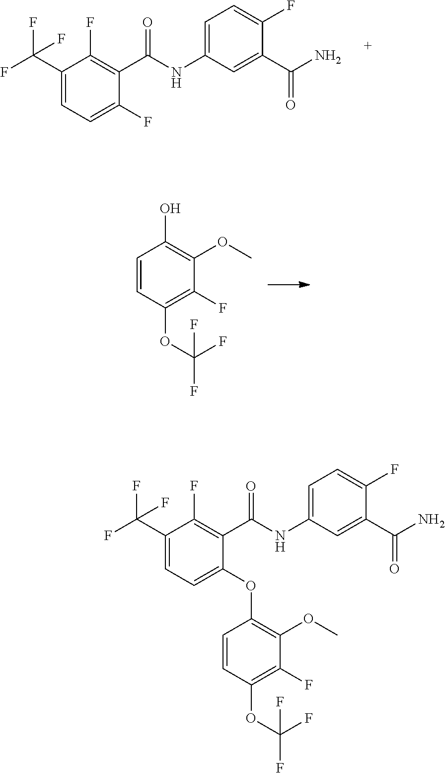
C1=C(NC(C2=C(F)C(C(F)(F)F)=CC=C2F)=O)C=C(C(N)=O)C(F)=C1.C1=CC(OC(F)(F)F)=C(F)C(OC)=C1O.C1=CC(OC(F)(F)F)=C(F)C(OC)=C1OC1=CC=C(C(F)(F)F)C(F)=C1C(NC1=CC=C(F)C(C(N)=O)=C1)=O
